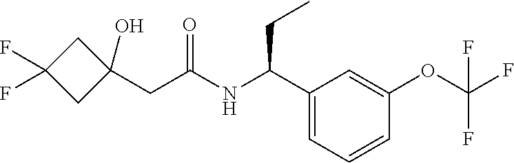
C1(C(NC(CC2(O)CC(F)(F)C2)=O)CC)=CC=CC(OC(F)(F)F)=C1
